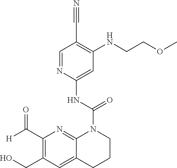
C1(C([H])=O)=C(CO)C=C2C(=N1)N(C(NC1=CC(NCCOC)=C(C#N)C=N1)=O)CCC2
